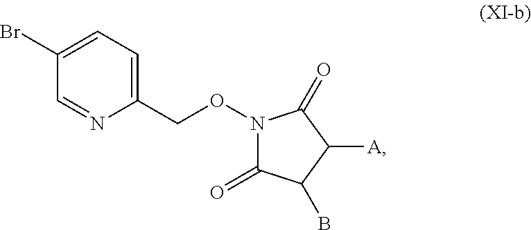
C1(CON2C(=O)C(B)C([A])C2=O)=CC=C(Br)C=N1
